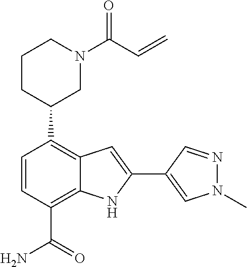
C1(C2CN(C(C=C)=O)CCC2)=C2C(=C(C(N)=O)C=C1)NC(C1=CN(C)N=C1)=C2
